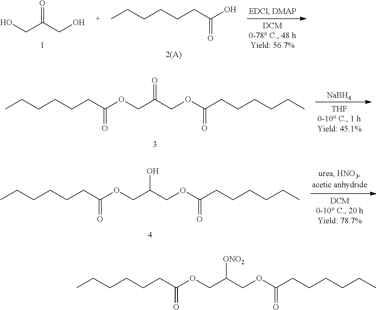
CCCCCCC(O)=O.OCC(CO)=O.CCCCCCC(OCC(COC(CCCCCC)=O)=O)=O.[NaBH4].CCCCCCC(OCC(COC(CCCCCC)=O)O)=O.CCCCCCC(OCC(COC(CCCCCC)=O)[ONO2])=O
